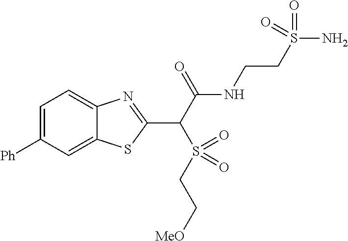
C1([Ph])=CC=C2C(=C1)SC(C(C(NCCS(N)(=O)=O)=O)S(=O)(CC[MeO])=O)=N2
